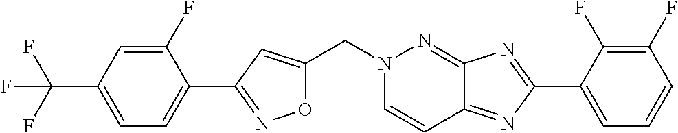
C(N1C=CC2=NC(C3=CC=CC(F)=C3F)=NC2=N1)C1=CC(C2=CC=C(C(F)(F)F)C=C2F)=NO1
